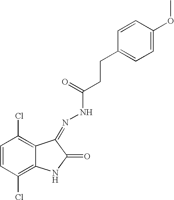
C1=CC(Cl)=C2C(=C1Cl)C(=NNC(=O)CCC1=CC=C(OC)C=C1)C(=O)N2
